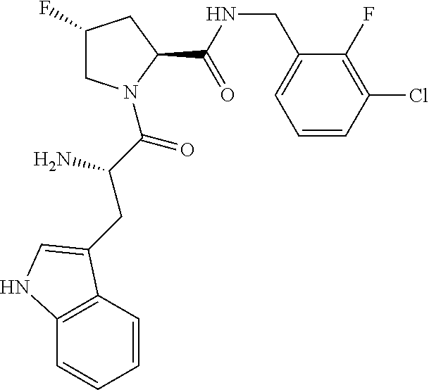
C1(F)CN(C(C(CC2=CNC3=C2C=CC=C3)N)=O)C(C(NCC2=CC=CC(Cl)=C2F)=O)C1
